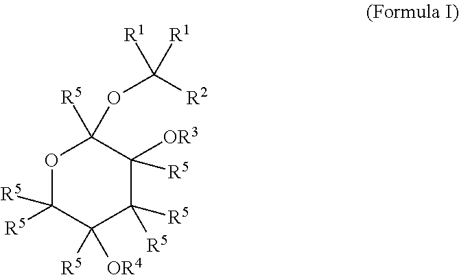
O1C([R5])([R5])C([R5])([OR4])C([R5])([R5])C([R5])([OR3])C1([R5])OC([R2])([R1])[R1]
